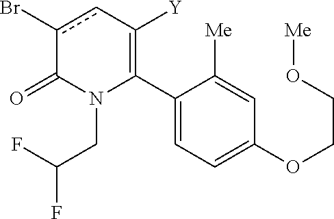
C1(C2=C([Y])cc(Br)C(=O)N2CC(F)F)=CC=C(OCCO[Me])C=C1[Me]
